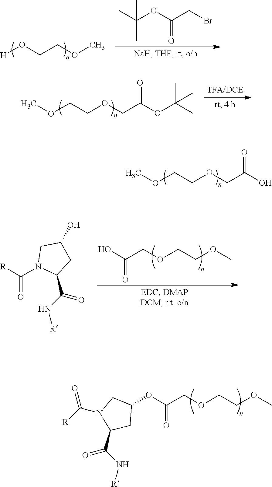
O(CCOCC(O)=O)C.O(CCOCC(OC(C)(C)C)=O)C.C(=O)(O)COCCOC.C1N(C([R])=O)C(C(N[R])=O)CC1O.C(=O)(OC1CC(C(N[R])=O)N(C([R])=O)C1)COCCOC.[H]OCCOC.C(C)(C)(OC(CBr)=O)C
